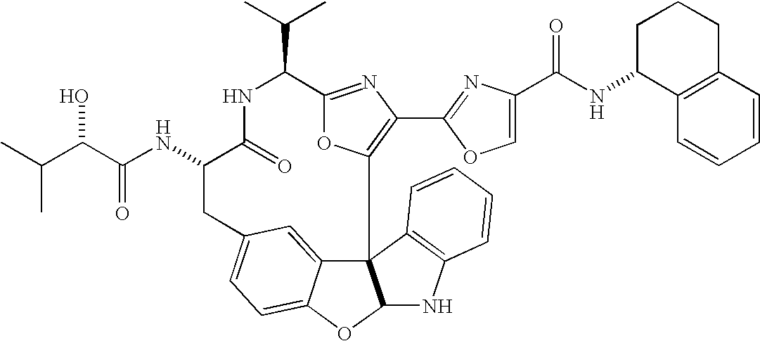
C123C4=CC(=CC=C4OC1NC1=C2C=CC=C1)CC(NC(=O)C(O)C(C)C)C(=O)NC(C(C)C)C1=NC(C2=NC(C(NC4C5=C(C=CC=C5)CCC4)=O)=CO2)=C3O1
